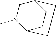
C1N(C)C2CCC1CC2
